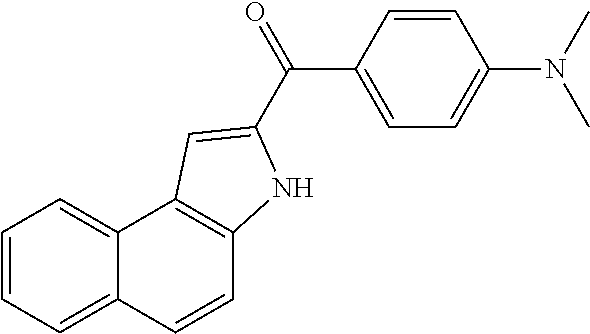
C1=CC2=CC=CC=C2C2=C1NC(C(=O)C1=CC=C(N(C)C)C=C1)=C2
